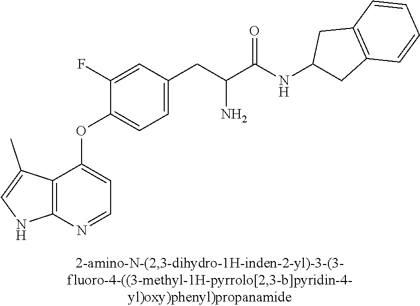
C1(F)=CC(CC(C(NC2CC3=C(C2)C=CC=C3)=O)N)=CC=C1OC1=CC=NC2=C1C(C)=CN2
